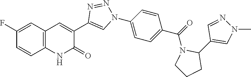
C12=C(C=C(F)C=C1)C=C(C1=CN(C3=CC=C(C(=O)N4CCCC4C4=CN(C)N=C4)C=C3)N=N1)C(=O)N2
